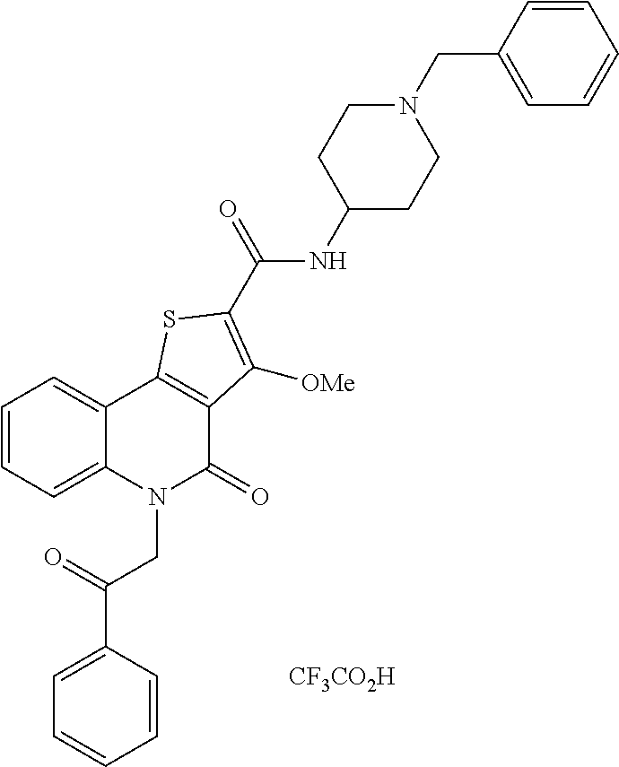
C1=C(C(=O)CN2C(=O)C3=C(C4=CC=CC=C24)SC(C(=O)NC2CCN(CC4=CC=CC=C4)CC2)=C3[OMe])C=CC=C1.[CF3CO2H]
